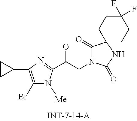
BrC1=C(C2CC2)N=C(C(CN2C(=O)C3(NC2=O)CCC(F)(F)CC3)=O)N1[Me]
